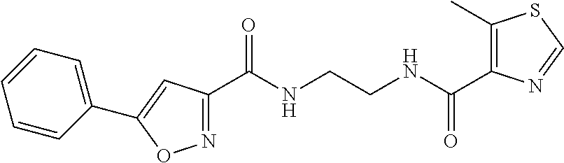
C1(C(NCCNC(C2=C(C)SC=N2)=O)=O)=NOC(C2=CC=CC=C2)=C1
